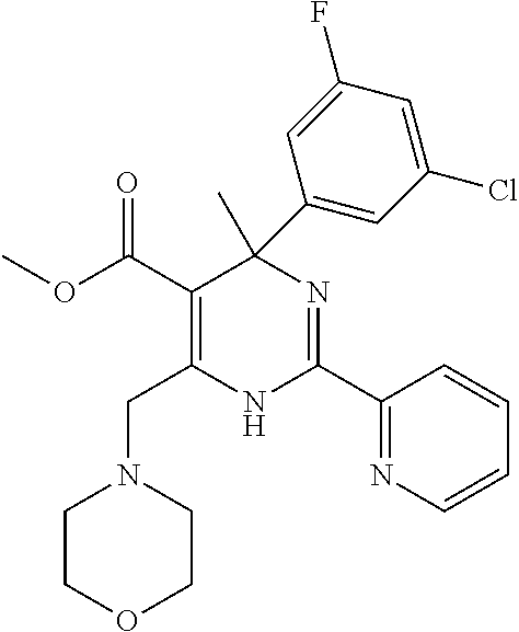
COC(C1=C(CN2CCOCC2)NC(C2=NC=CC=C2)=NC1(C)C1=CC(Cl)=CC(F)=C1)=O
